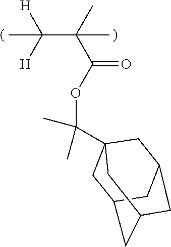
O(C(=O)C(C([H])([H])C)(C)C)C(C)(C12CC3CC(CC(C1)C3)C2)C
